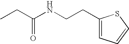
C(CNC(CC)=O)C1=CC=CS1
